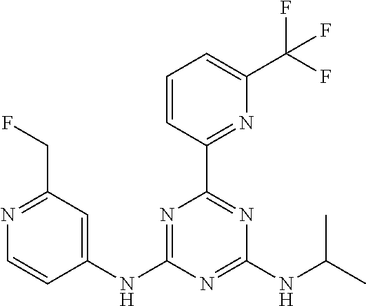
C1(NC2=NC(C3=NC(C(F)(F)F)=CC=C3)=NC(NC(C)C)=N2)=CC(CF)=NC=C1
